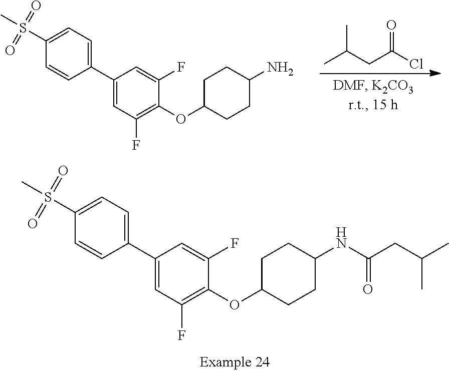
C1(C2=CC=C(S(C)(=O)=O)C=C2)=CC(F)=C(OC2CCC(NC(CC(C)C)=O)CC2)C(F)=C1.C1(C2=CC=C(S(C)(=O)=O)C=C2)=CC(F)=C(OC2CCC(N)CC2)C(F)=C1.CC(CC(Cl)=O)C
